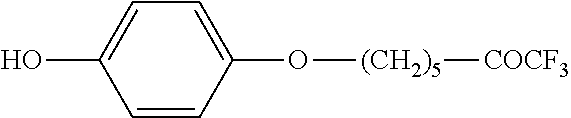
C1=CC(O[(CH2)5][COCF3])=CC=C1O
